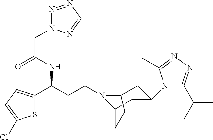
N1(CCC(C2=CC=C(Cl)S2)NC(CN2N=NC=N2)=O)C2CC(N3C(C(C)C)=NN=C3C)CC1CC2
